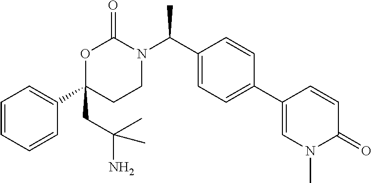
C1=CC=CC(C2(CC(N)(C)C)CCN(C(C3=CC=C(C4=CN(C)C(=O)C=C4)C=C3)C)C(=O)O2)=C1
